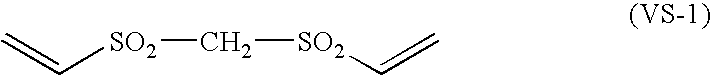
C=C[SO2]C[SO2]C=C
